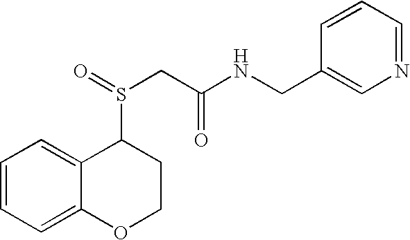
C1=CC=C2C(=C1)C(S(=O)CC(NCC1=CN=CC=C1)=O)CCO2
